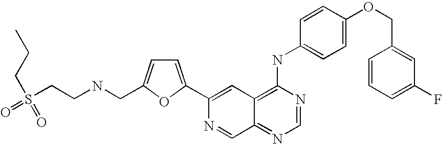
C1(C2=CC=C(CNCCS(=O)(CCC)=O)O2)=CC2=C(NC3=CC=C(OCC4=CC(F)=CC=C4)C=C3)N=CN=C2C=N1
